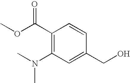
C1(C(OC)=O)=C(N(C)C)C=C(CO)C=C1
